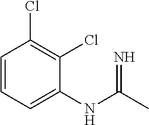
C1(NC(C)=N)=CC=CC(Cl)=C1Cl
